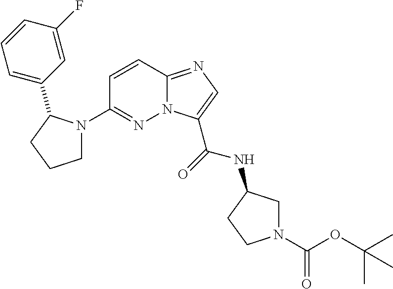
N12C(=NC=C1C(=O)NC1CN(C(OC(C)(C)C)=O)CC1)C=CC(N1CCCC1C1=CC=CC(F)=C1)=N2
